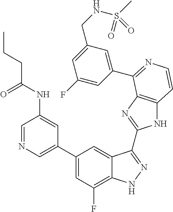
C1=C(C2=CC(F)=C3C(=C2)C(C2=NC4=C(N2)C=CN=C4C2=CC(CNS(C)(=O)=O)=CC(F)=C2)=NN3)C=C(NC(CCC)=O)C=N1
